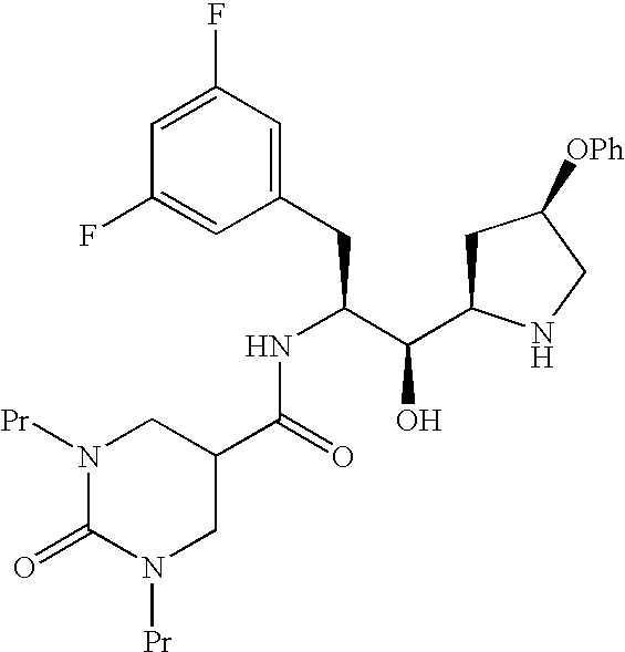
C1(F)=CC(F)=CC(CC(C(C2CC([OPh])CN2)O)NC(=O)C2CN([Pr])C(=O)N([Pr])C2)=C1
